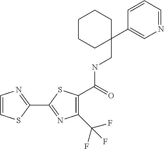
C1(C(F)(F)F)=C(C(NCC2(C3=CN=CC=C3)CCCCC2)=O)SC(C2=NC=CS2)=N1
